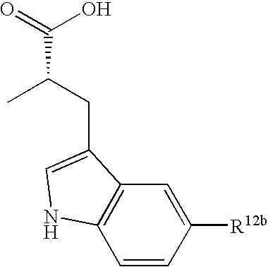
C(C(C)C(O)=O)C1=CNC2=C1C=C([R12b])C=C2
